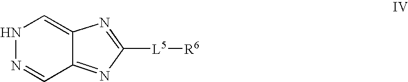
C1([L5][R6])=NC2=CNN=CC2=N1
